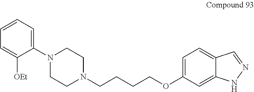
C1=C(OCCCCN2CCN(C3=CC=CC=C3[OEt])CC2)C=C2C(=C1)C=NN2
